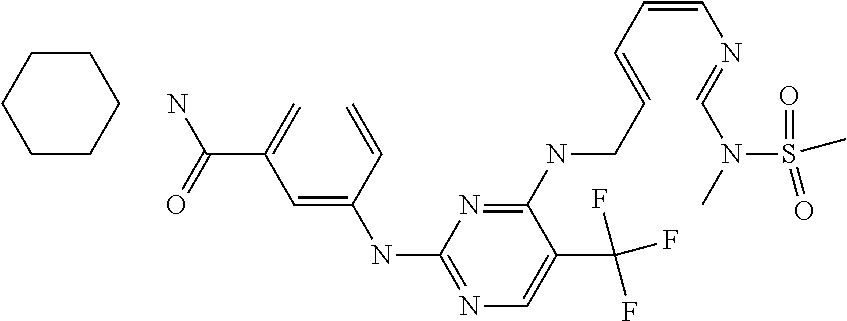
C1CCCCC1.NC(C(C=C(C=C)NC1=NC=C(C(F)(F)F)C(NCC=CC=CN=CN(C)S(C)(=O)=O)=N1)=C)=O
